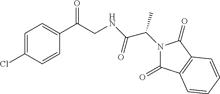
C1=C(Cl)C=CC(C(CNC(=O)C(C)N2C(=O)C3=C(C2=O)C=CC=C3)=O)=C1
